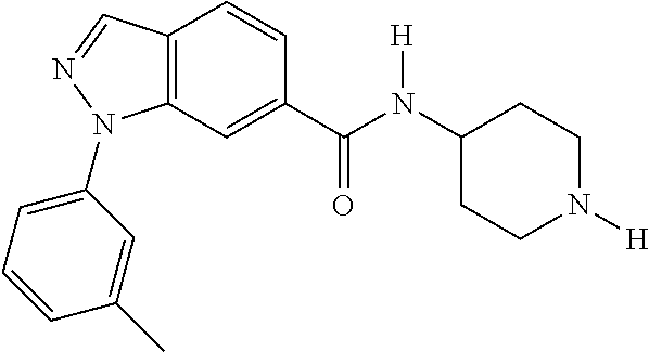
C1(C(=O)N(C2CCN([H])CC2)[H])=CC2=C(C=C1)C=NN2C1=CC=CC(C)=C1
